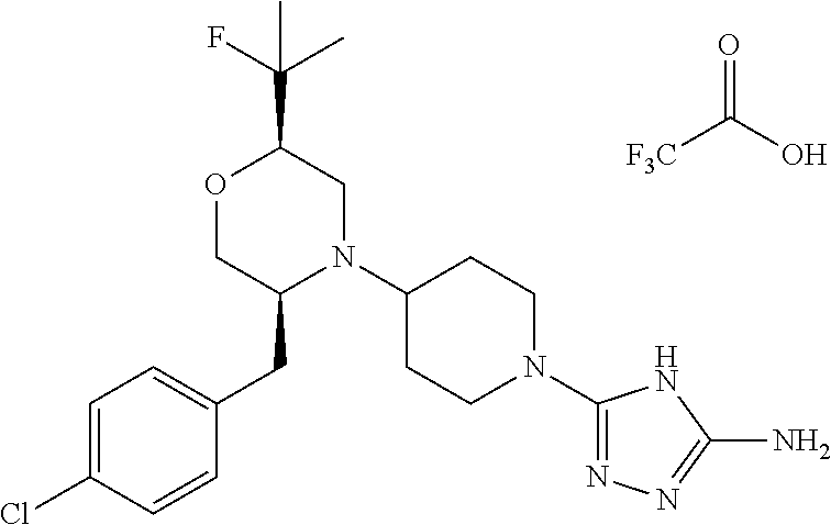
[F3C]C(O)=O.C(C1OCC(CC2=CC=C(Cl)C=C2)N(C2CCN(C3=NN=C(N)N3)CC2)C1)(C)(F)C
